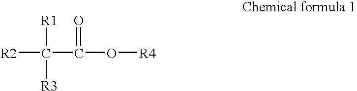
[R2]C([R3])(C(O[R4])=O)[R1]
